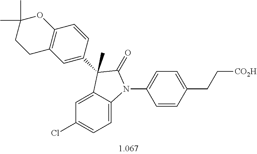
C1=C2C(=CC=C1Cl)N(C1=CC=C(CC[CO2H])C=C1)C(=O)C2(C)C1=CC2=C(C=C1)OC(C)(C)CC2
